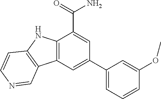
C1(C2=CC3=C(C(C(=O)N)=C2)NC2=C3C=NC=C2)=CC=CC(OC)=C1
